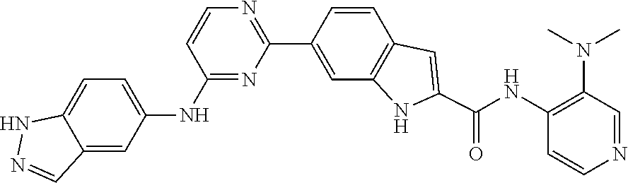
C1=CC(NC(C2=CC3=C(C=C(C4=NC=CC(NC5=CC=C6C(=C5)C=NN6)=N4)C=C3)N2)=O)=C(N(C)C)C=N1
